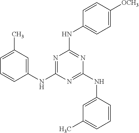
C1=C(C)C=C(NC2=NC(NC3=CC=C([OCH3])C=C3)=NC(NC3=CC(C)=CC=C3)=N2)C=C1
